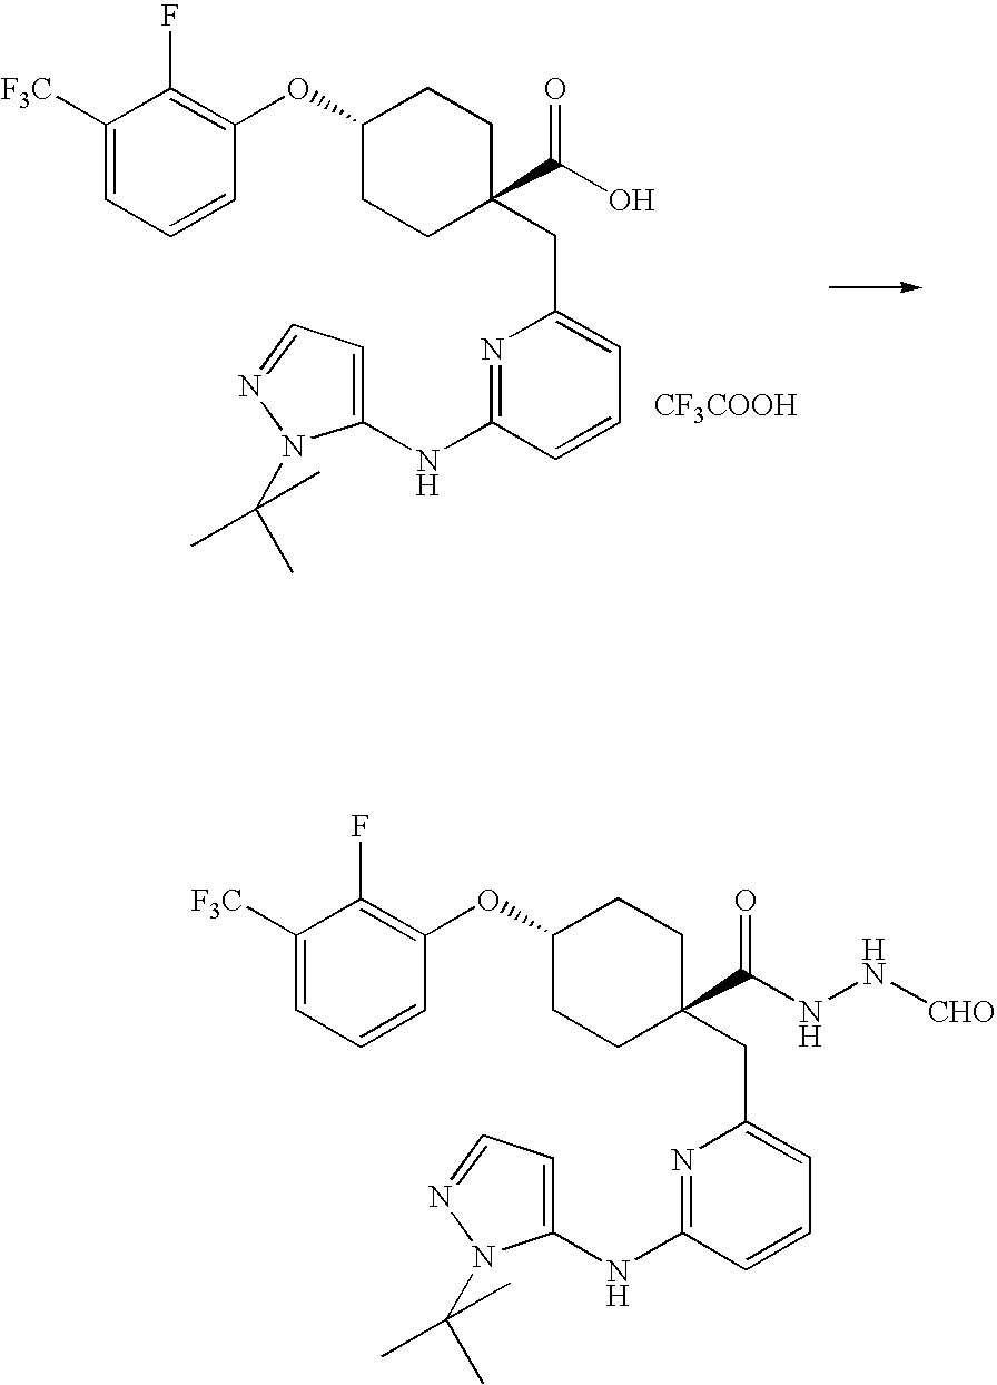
C1([F3C])=CC=CC(OC2CCC(C(NN[CHO])=O)(CC3=CC=CC(NC4=CC=NN4C(C)(C)C)=N3)CC2)=C1F.C1([F3C])=CC=CC(OC2CCC(C(O)=O)(CC3=CC=CC(NC4=CC=NN4C(C)(C)C)=N3)CC2)=C1F.[CF3COOH]
